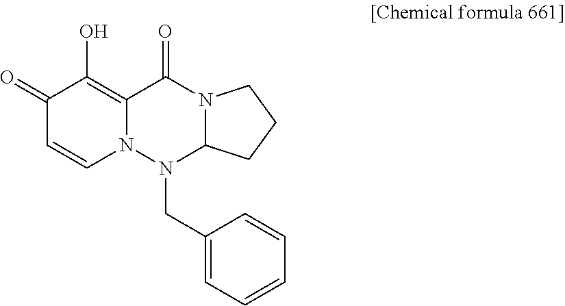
C1(=O)C=CN2C(=C1O)C(=O)N1C(N2CC2=CC=CC=C2)CCC1
